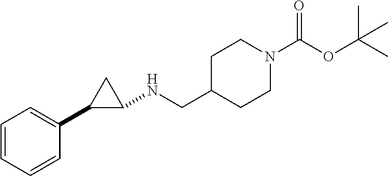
C1=CC=CC(C2CC2NCC2CCN(C(OC(C)(C)C)=O)CC2)=C1
